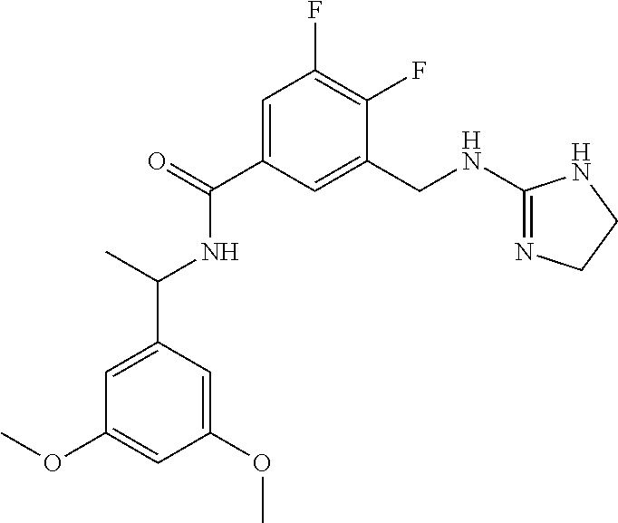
C1=C(C(=O)NC(C2=CC(OC)=CC(OC)=C2)C)C=C(CNC2=NCCN2)C(F)=C1F
